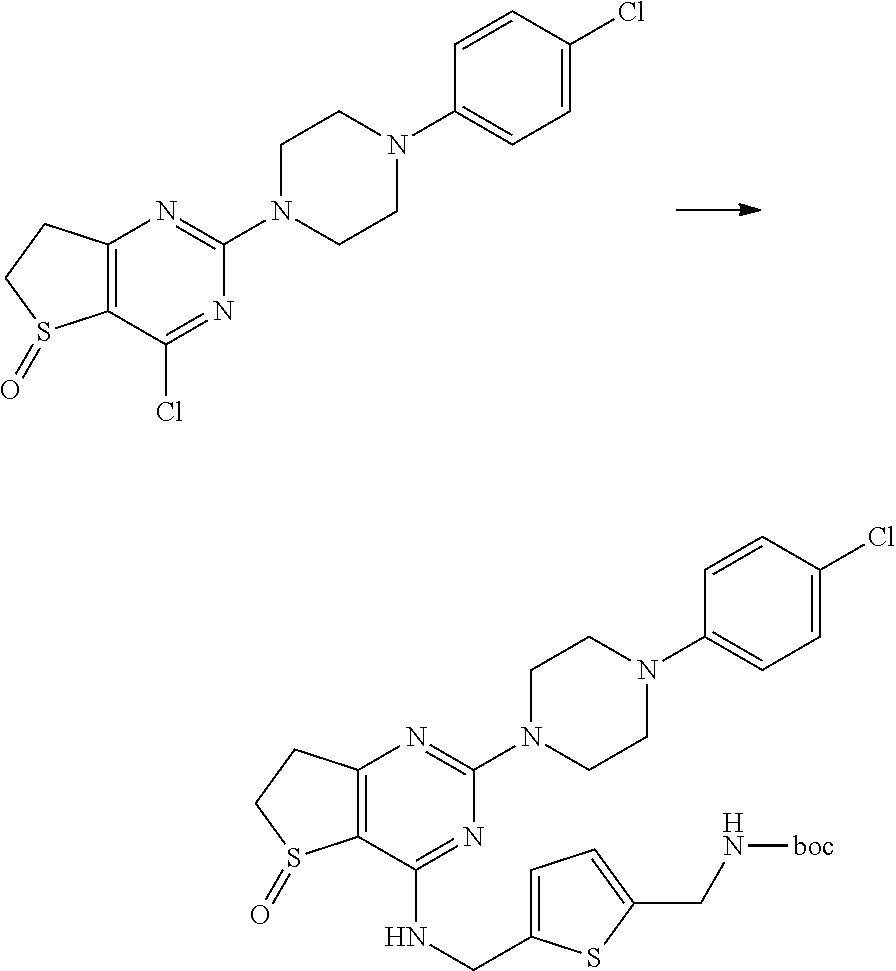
C12=C(C(Cl)=NC(N3CCN(C4=CC=C(Cl)C=C4)CC3)=N1)S(=O)CC2.C12=C(C(NCC3=CC=C(CN[boc])S3)=NC(N3CCN(C4=CC=C(Cl)C=C4)CC3)=N1)S(=O)CC2
